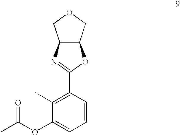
C12C(COC1)OC(C1=C(C)C(OC(=O)C)=CC=C1)=N2
